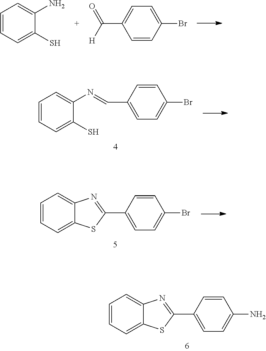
C1=CC=C(S)C(N)=C1.C1=CC(Br)=CC=C1C([H])=O.C1=C(C=NC2=CC=CC=C2S)C=CC(Br)=C1.C1=C(C2=NC3=CC=CC=C3S2)C=CC(Br)=C1.C1=C(C2=NC3=CC=CC=C3S2)C=CC(N)=C1
